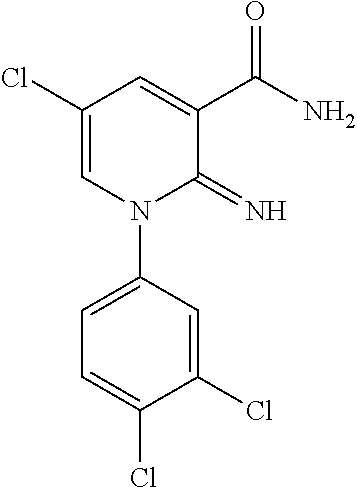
C1(Cl)=CN(C2=CC=C(Cl)C(Cl)=C2)C(=N)C(C(N)=O)=C1
